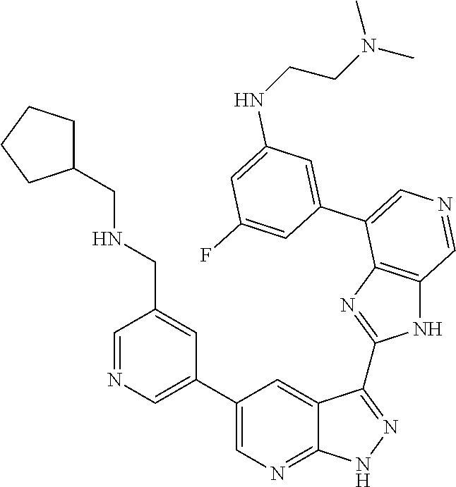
C1=C(C2=CN=CC3=C2N=C(C2=NNC4=NC=C(C5=CN=CC(CNCC6CCCC6)=C5)C=C42)N3)C=C(F)C=C1NCCN(C)C
